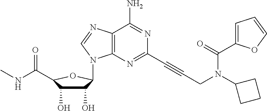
C12=C(N=C(C#CCN(C3CCC3)C(C3=CC=CO3)=O)N=C1N)N(C1C(O)C(O)C(C(=O)NC)O1)C=N2
